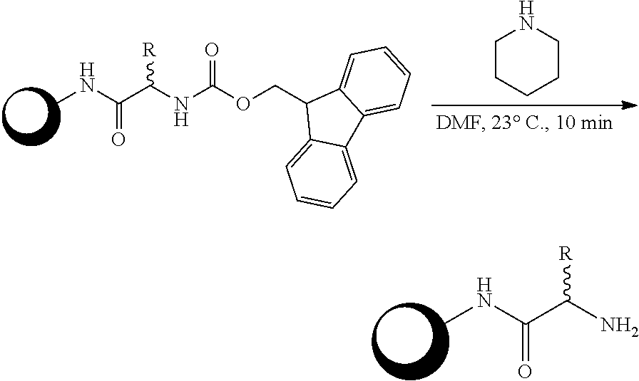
N(C(C(N)[R])=O)C.N(C(C(NC(OCC1C2=CC=CC=C2C2=CC=CC=C12)=O)[R])=O)C.C1CCCCN1
